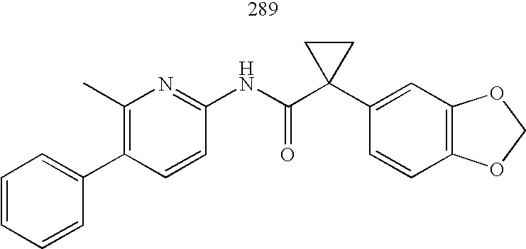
C1(C2=CC=CC=C2)=C(C)N=C(NC(C2(C3=CC4=C(C=C3)OCO4)CC2)=O)C=C1
